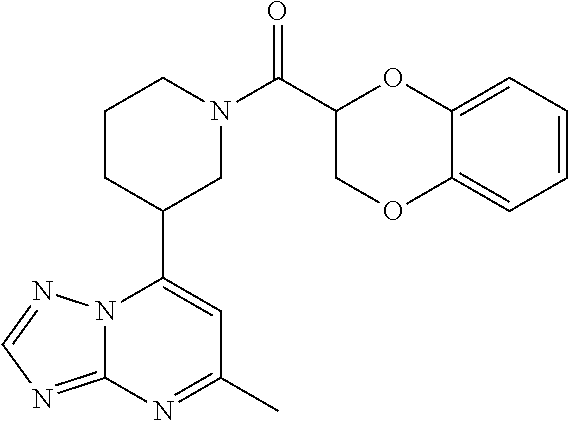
N12C(=NC=N1)N=C(C)C=C2C1CN(C(=O)C2OC3=CC=CC=C3OC2)CCC1
